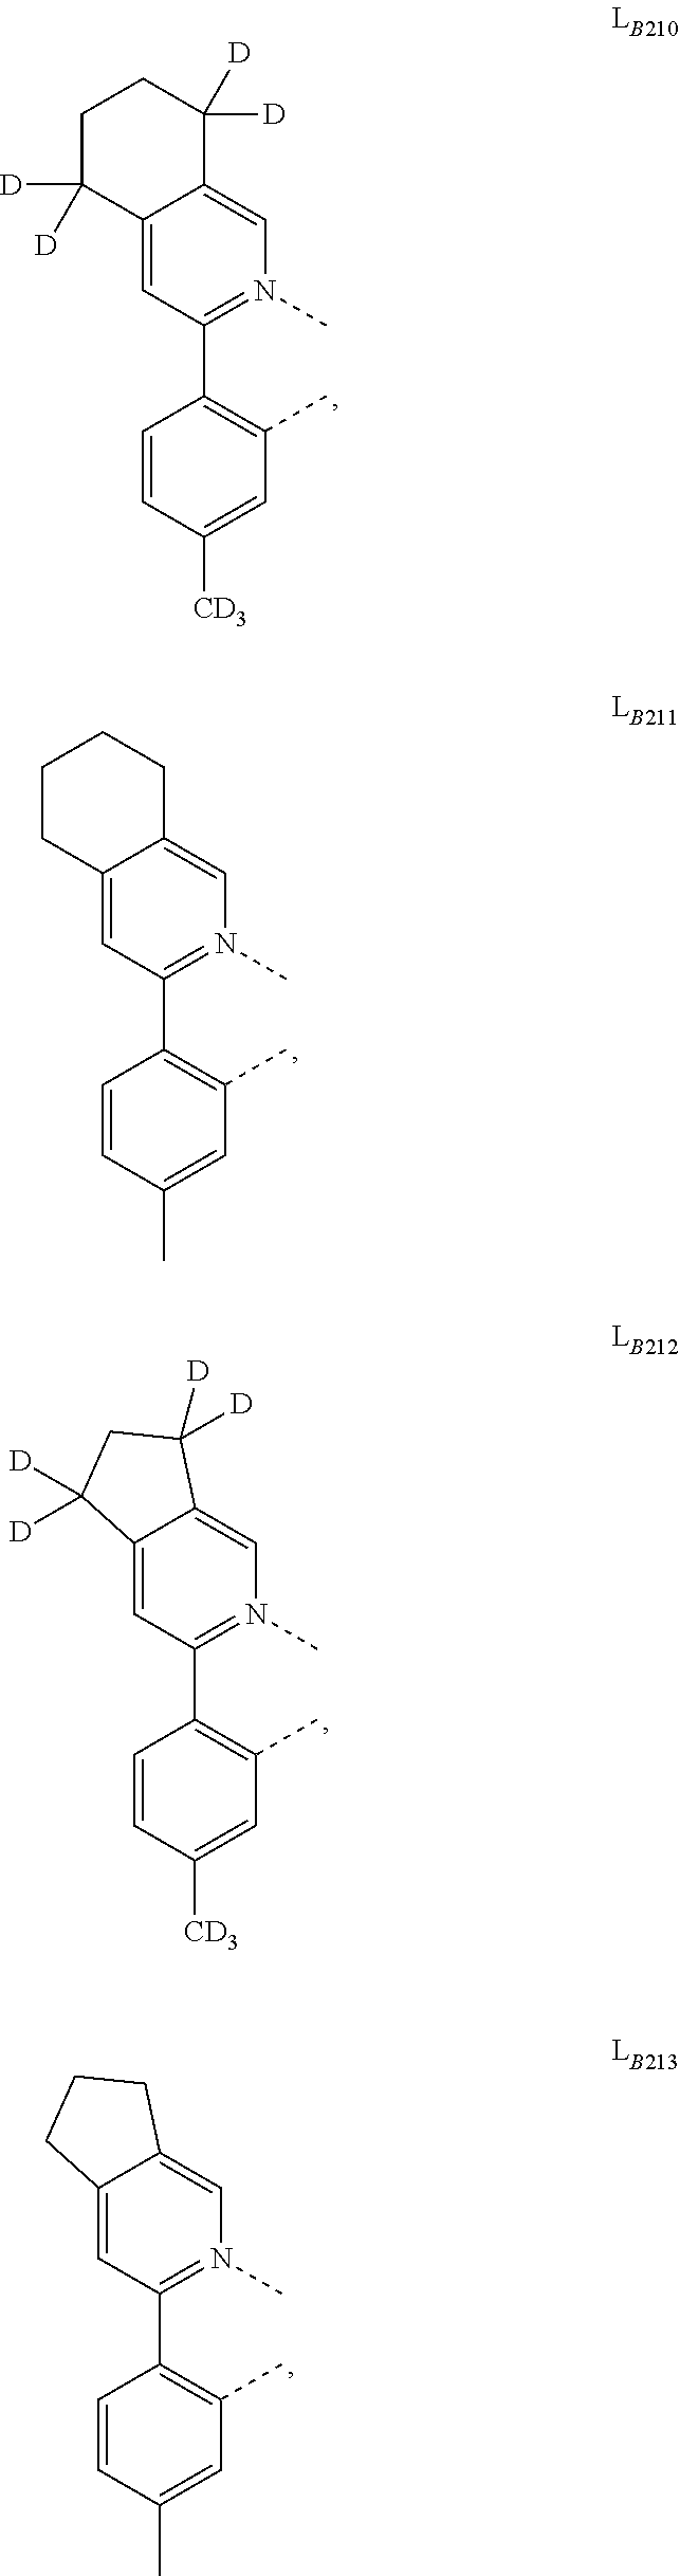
C12=CN(C)=C(C3=C(C)C=C([CD3])C=C3)C=C1C([D])([D])CCC2([D])[D].C12=CN(C)=C(C3=C(C)C=C(C)C=C3)C=C1CCCC2.C12=CN(C)=C(C3=C(C)C=C([CD3])C=C3)C=C1C([D])([D])CC2([D])[D].C12=CN(C)=C(C3=C(C)C=C(C)C=C3)C=C1CCC2
